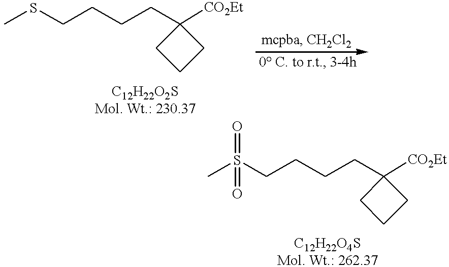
C(CCSC)CC1([CO2Et])CCC1.C(CCS(C)(=O)=O)CC1([CO2Et])CCC1
